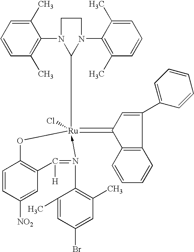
C1=CC(C)=C(N2CCN(C3=C(C)C=CC=C3C)C2[Ru]2(=C3C4=C(C(C5=CC=CC=C5)=C3)C=CC=C4)(Cl)-N(C3=C(C)C=C(Br)C=C3C)=C([H])C3=C(O2)C=CC([NO2])=C3)C(C)=C1
